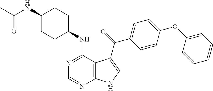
C1(NC(C)=O)CCC(NC2=NC=NC3=C2C(C(=O)C2=CC=C(OC4=CC=CC=C4)C=C2)=CN3)CC1
